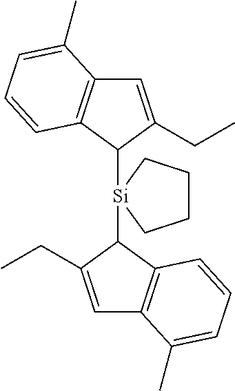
C1([Si]2(C3C(CC)=CC4=C3C=CC=C4C)CCCC2)C(CC)=CC2=C1C=CC=C2C
